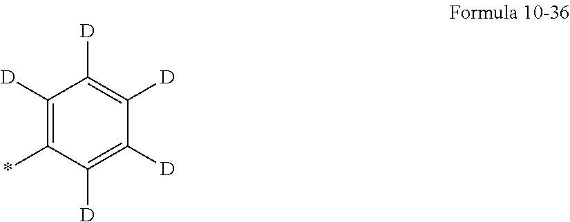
C1([D])=C(*)C([D])=C([D])C([D])=C1[D]
